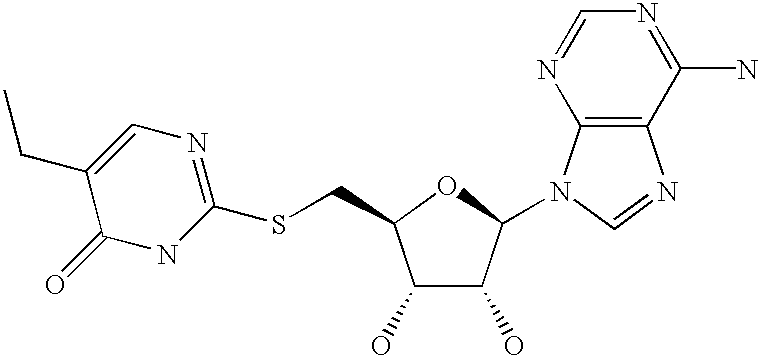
C1(O)C(O)C(N2C3=C(N=C2)C(N)=NC=N3)OC1CSC1=NC=C(CC)C(=O)N1
